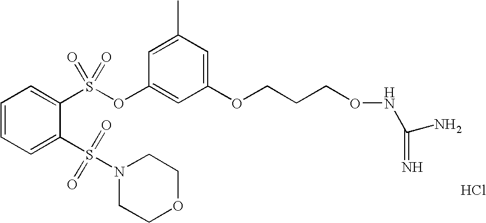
C1=CC=C(S(=O)(=O)N2CCOCC2)C(S(OC2=CC(OCCCONC(N)=N)=CC(C)=C2)(=O)=O)=C1.Cl
